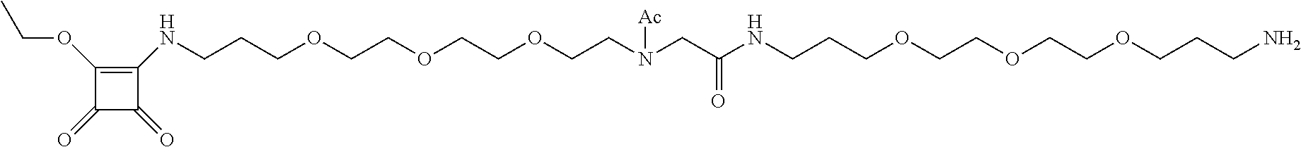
C1(OCC)=C(NCCCOCCOCCOCCN([Ac])CC(NCCCOCCOCCOCCCN)=O)C(=O)C1=O
